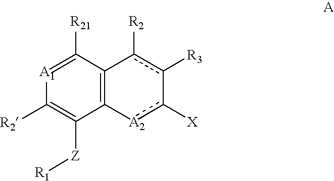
C12=C(C([R21])=[A1]C([R2])=C1[Z][R1])c([R2])c([R3])-c([X])[A2]2
